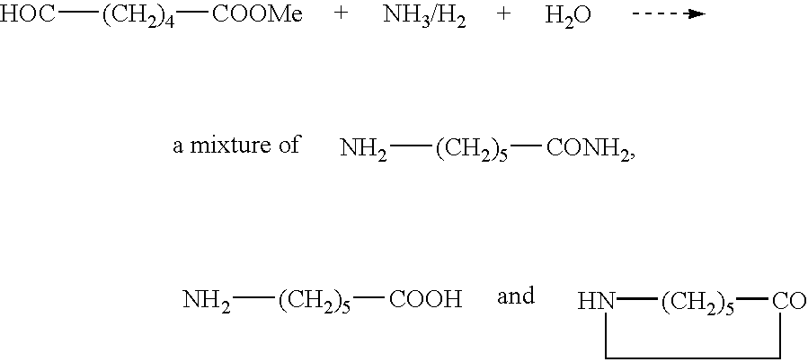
[HOC][(CH2)4][COOMe].O.N[(CH2)5][CONH2].N[(CH2)5][COOH].N1[(CH2)5][CO]CC1
